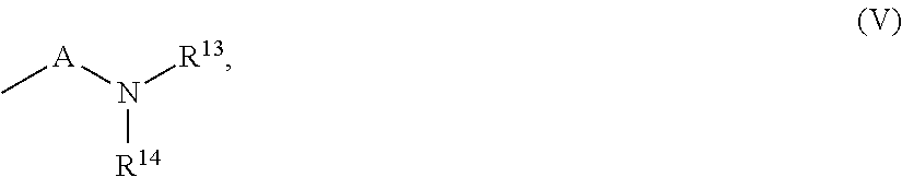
C[A]N([R13])[R14]
